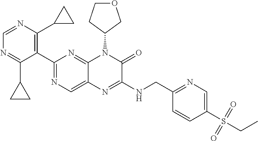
C1=NC(C2CC2)=C(C2=NC=C3C(=N2)N(C2COCC2)C(=O)C(NCC2=NC=C(S(=O)(=O)CC)C=C2)=N3)C(C2CC2)=N1
